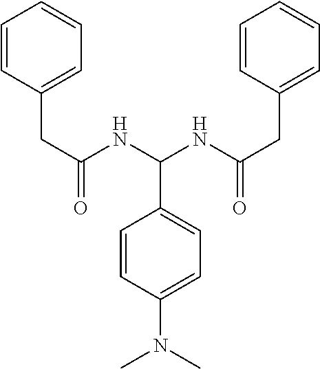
C1=CC(CC(=O)NC(NC(CC2=CC=CC=C2)=O)C2=CC=C(N(C)C)C=C2)=CC=C1
